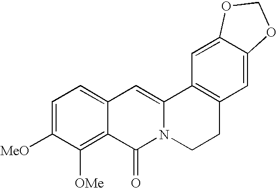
C1=C([MeO])C([OMe])=C2C(=C1)C=C1N(C2=O)CCC2=C1C=C1C(=C2)OCO1
